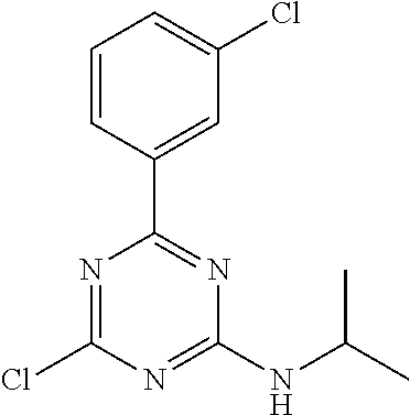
C1(Cl)=NC(C2=CC(Cl)=CC=C2)=NC(NC(C)C)=N1
